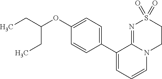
C1(OC(CC)CC)=CC=C(C2=CC=CN3C2=NS(=O)(=O)CC3)C=C1
